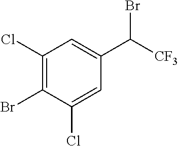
C1(Cl)=C(Br)C(Cl)=CC(C([CF3])Br)=C1
